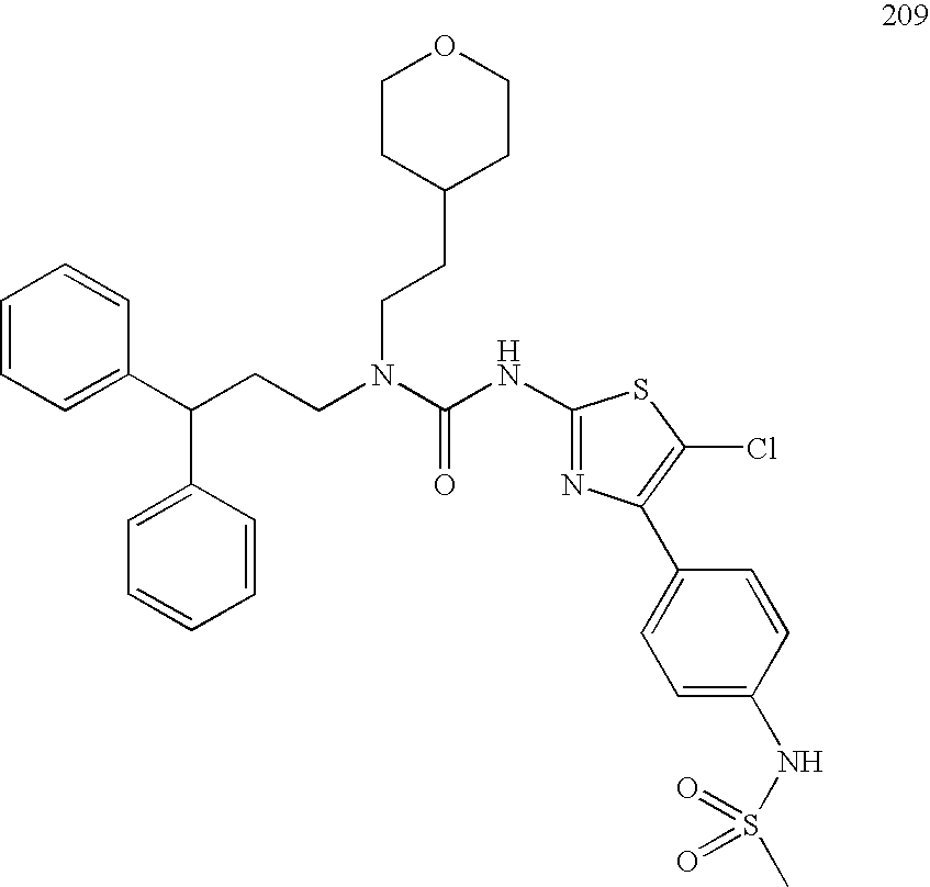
C1=CC=C(C(CCN(C(NC2=NC(C3=CC=C(NS(C)(=O)=O)C=C3)=C(Cl)S2)=O)CCC2CCOCC2)C2=CC=CC=C2)C=C1
